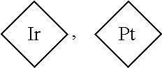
C1CCC1.[Pt].C1CCC1.[Ir]
